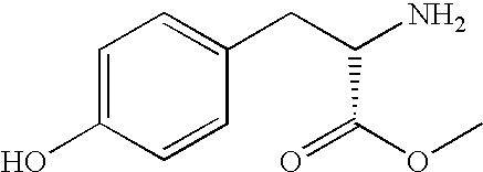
C1=C(O)C=CC(CC(N)C(OC)=O)=C1
